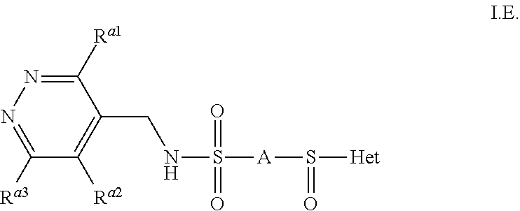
C1([Ra1])=NN=C([Ra3])C([Ra2])=C1CNS([A]S([Het])=O)(=O)=O
